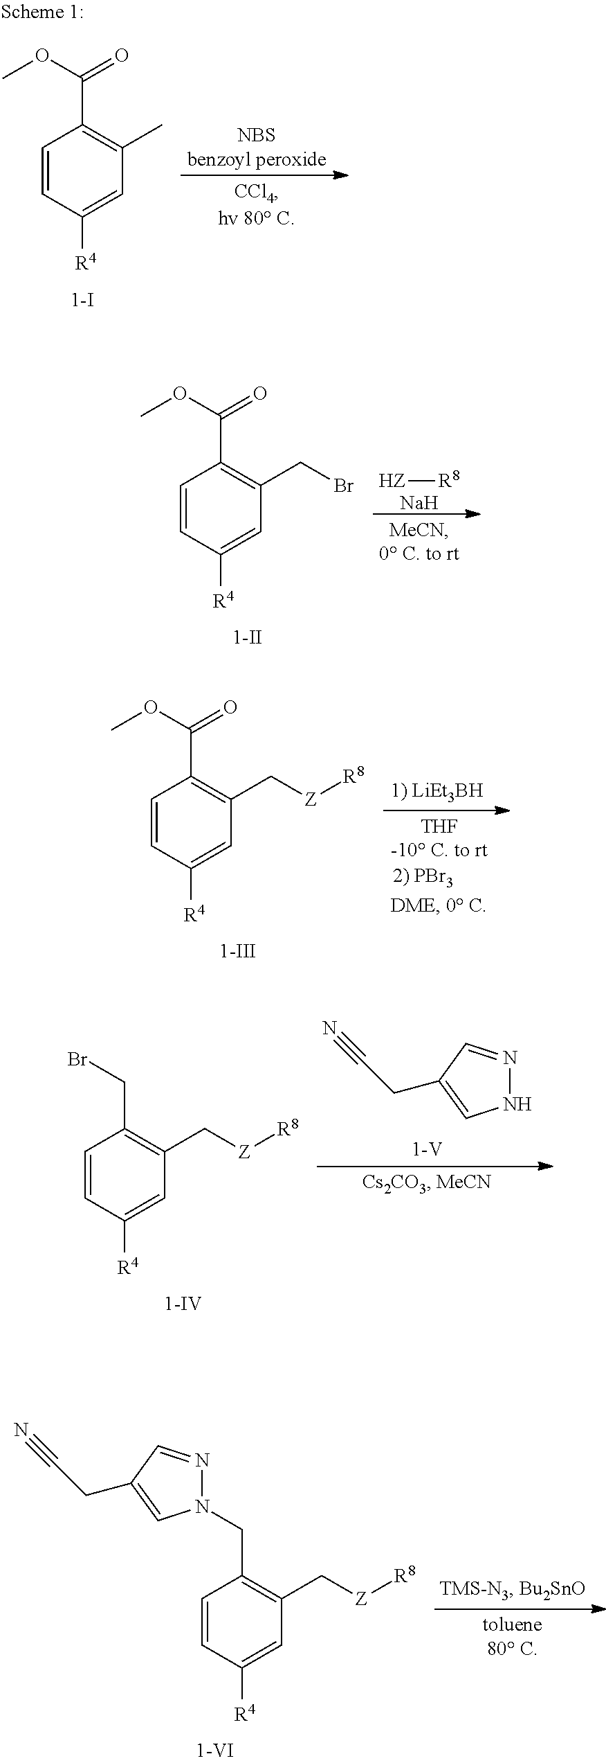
C1=CC([R4])=CC(C)=C1C(OC)=O.C1=CC([R4])=CC(CBr)=C1C(OC)=O.[HZ][R8].[Na].C1=CC([R4])=CC(C[Z][R8])=C1C(OC)=O.C1=CC([R4])=CC(C[Z][R8])=C1CBr.N1N=CC(CC#N)=C1.N1(CC2=C(C[Z][R8])C=C([R4])C=C2)N=CC(CC#N)=C1
